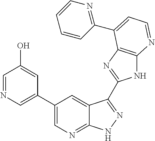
C1(C2=CN=C3C(=C2)C(C2=NC4=C(N2)N=CC=C4C2=NC=CC=C2)=NN3)=CN=CC(O)=C1
